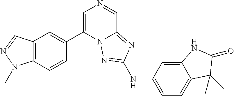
C12=C(C=CC(C3=CN=CC4=NC(NC5=CC=C6C(=C5)NC(=O)C6(C)C)=NN34)=C1)N(C)N=C2
